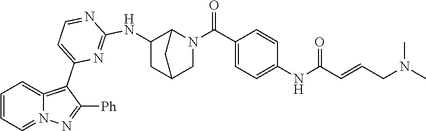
C1=CC=N2C(=C1)=C(C1=CC=NC(NC3C4N(C(C5=CC=C(NC(C=CCN(C)C)=O)C=C5)=O)CC(C3)C4)=N1)C([Ph])=N2
